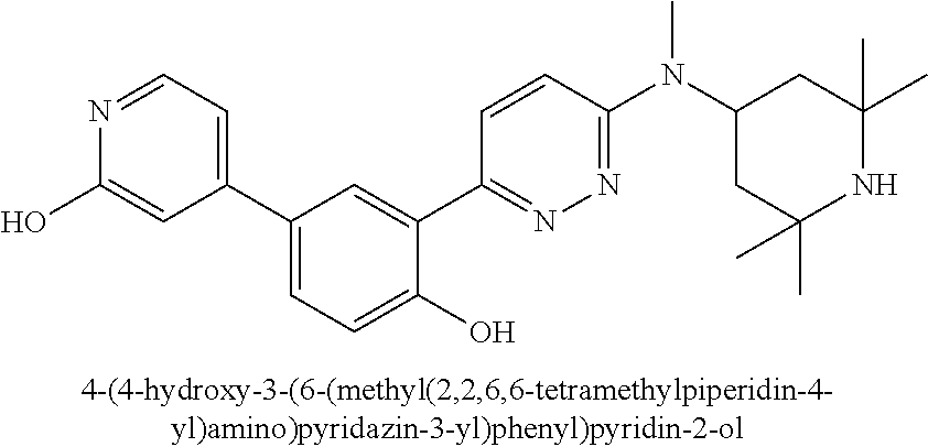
C1(C2=CC=NC(O)=C2)=CC=C(O)C(C2=NN=C(N(C3CC(C)(C)NC(C)(C)C3)C)C=C2)=C1
